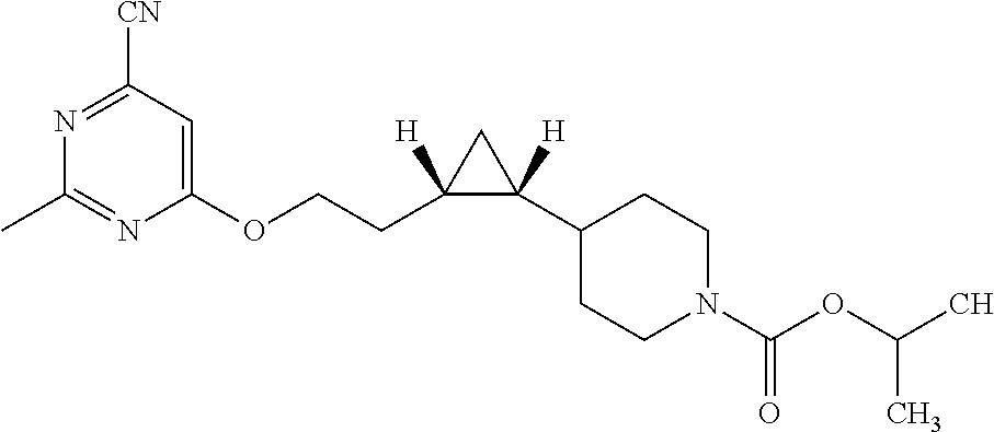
N1=C([CN])C=C(OCCC2([H])C(C3CCN(C(=O)OC(C)C)CC3)([H])C2)N=C1C
